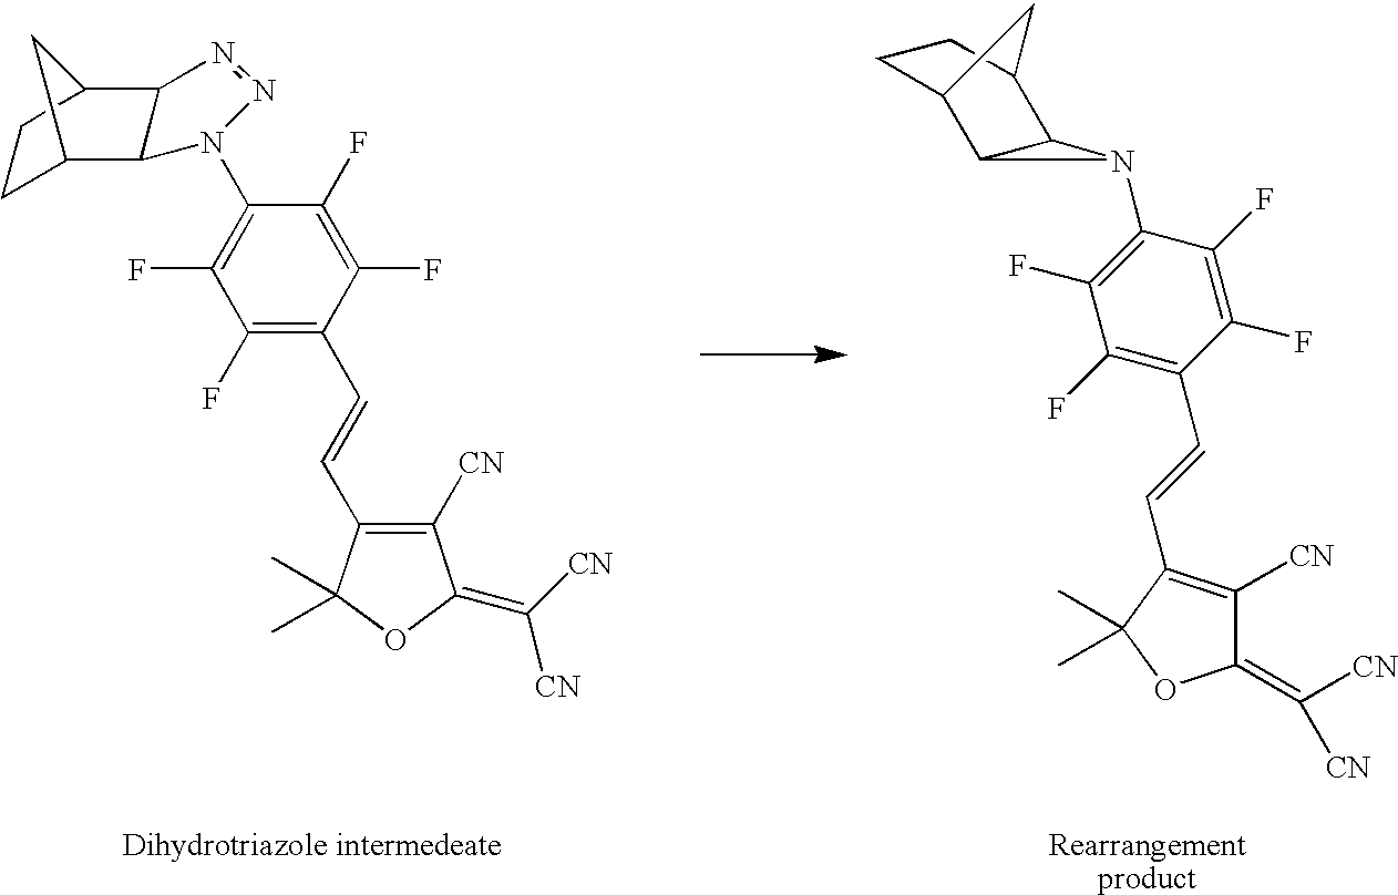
C1C2C3C(C(C1)C2)N=NN3C1=C(F)C(F)=C(C=CC2=C([CN])C(=C([CN])[CN])OC2(C)C)C(F)=C1F.C1(F)=C(C=CC2=C([CN])C(=C([CN])[CN])OC2(C)C)C(F)=C(F)C(N2C3C4CCC(C4)C23)=C1F
